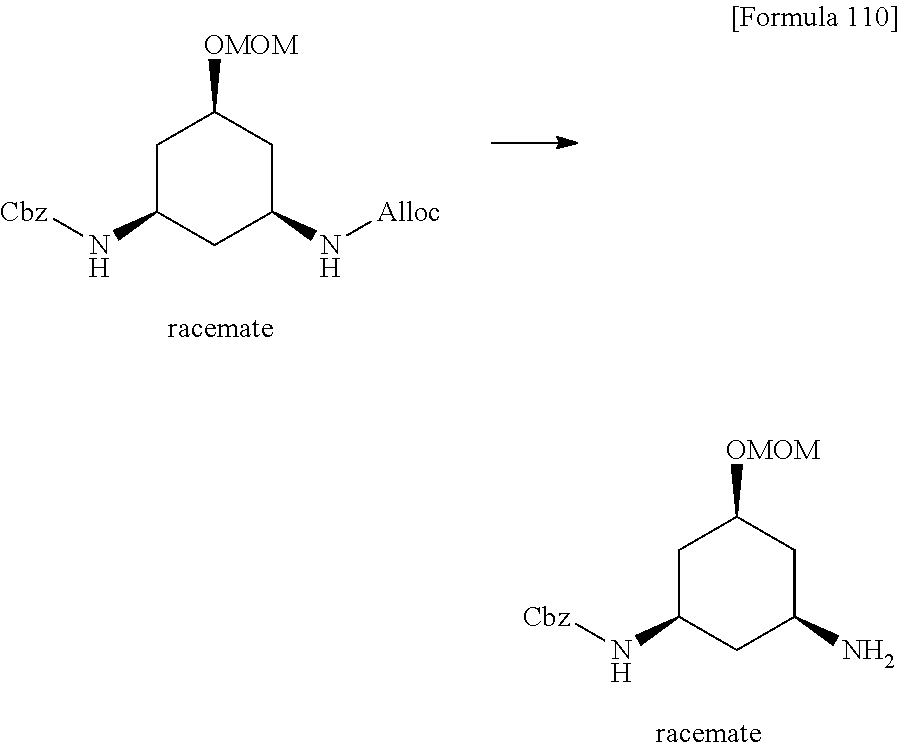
C1C(N[Cbz])CC(N[Alloc])CC1[OMOM].C1C(N[Cbz])CC(N)CC1[OMOM]
